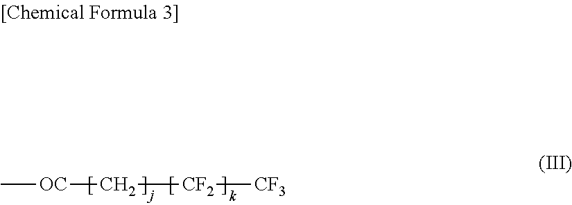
C([OC]C)[CF2][CF3]
